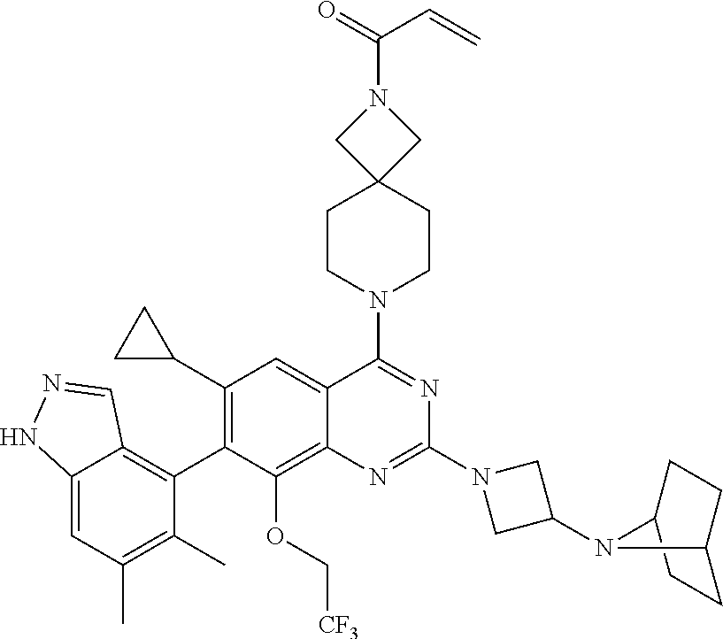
C12=CC(C)=C(C)C(C3=C(C4CC4)C=C4C(=C3OC[CF3])N=C(N3CC(N5C6CCC5CC6)C3)N=C4N3CCC4(CC3)CN(C(C=C)=O)C4)=C1C=NN2
